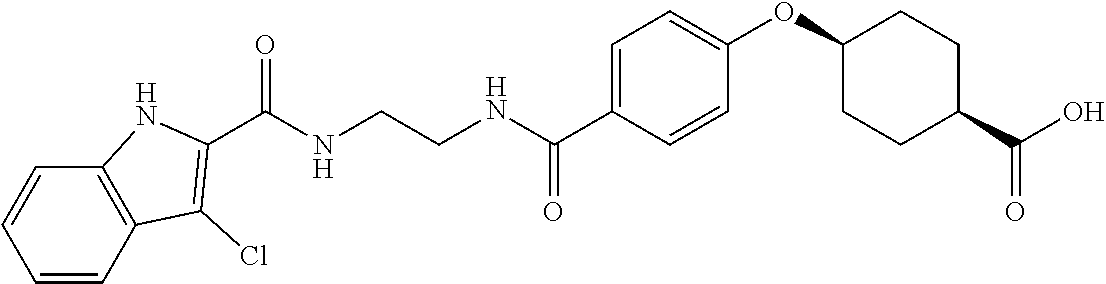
C(NCCNC(C1=CC=C(OC2CCC(C(O)=O)CC2)C=C1)=O)(=O)C1=C(Cl)C2=C(C=CC=C2)N1
